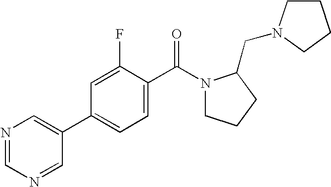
N1=CN=CC(C2=CC=C(C(N3CCCC3CN3CCCC3)=O)C(F)=C2)=C1
